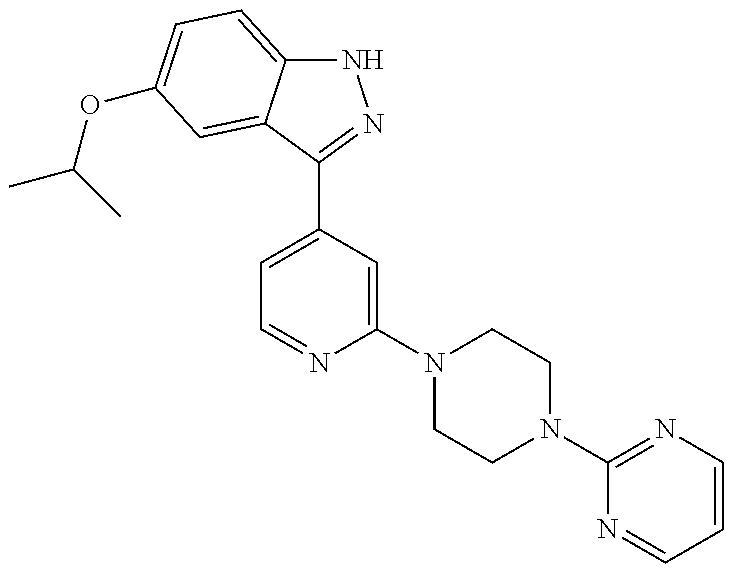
N1C2=CC=C(OC(C)C)C=C2C(C2=CC=NC(N3CCN(C4=NC=CC=N4)CC3)=C2)=N1
